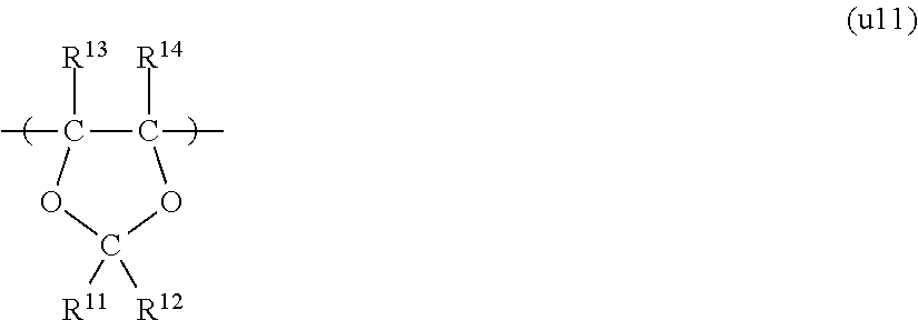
C1(C)([R14])C(C)([R13])OC([R11])([R12])O1
